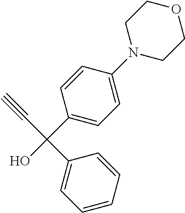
C1(C(O)(C#C)C2=CC=CC=C2)=CC=C(N2CCOCC2)C=C1
